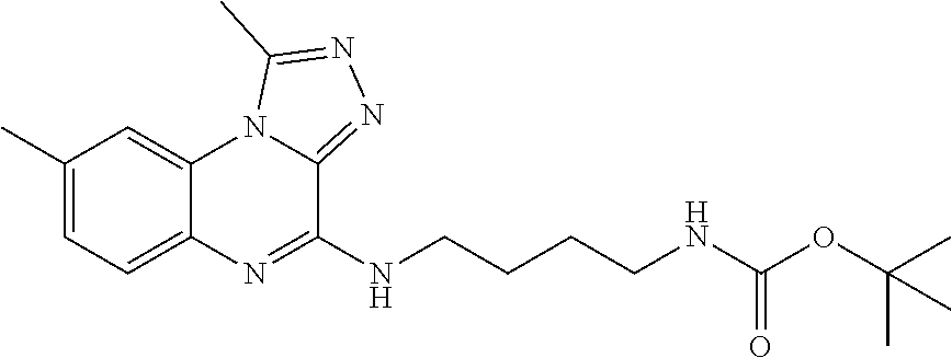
C1(C)=CC=C2C(=C1)N1C(=NN=C1C)C(NCCCCNC(OC(C)(C)C)=O)=N2
